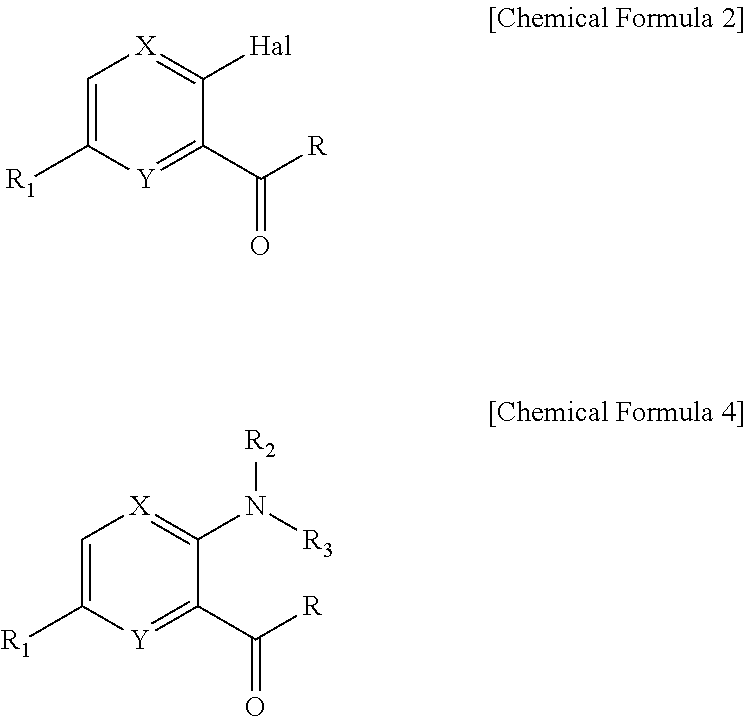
C1=C([R1])[Y]=C(C([R])=O)C([Hal])=[X]1.C1=C([R1])[Y]=C(C([R])=O)C(N([R3])[R2])=[X]1
